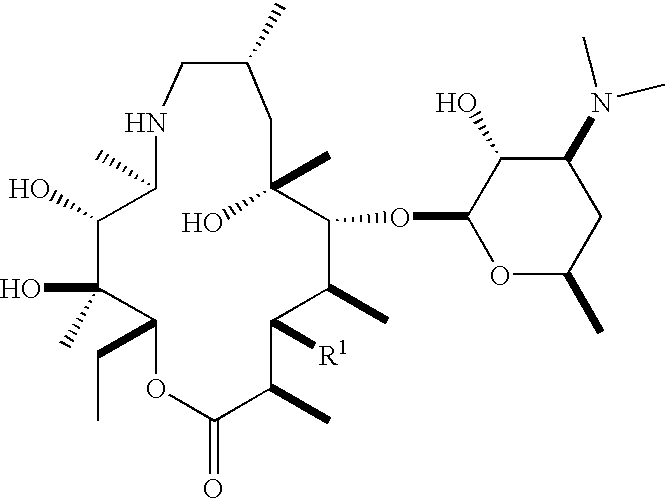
C1(O)C(O)(C)C(CC)OC(=O)C(C)C([R1])C(C)C(OC2OC(C)CC(N(C)C)C2O)C(O)(C)CC(C)CNC1C
